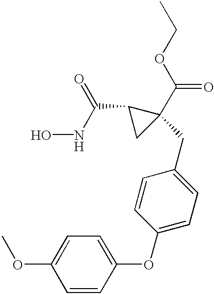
ONC(C1CC1(C(OCC)=O)CC1=CC=C(OC2=CC=C(OC)C=C2)C=C1)=O
